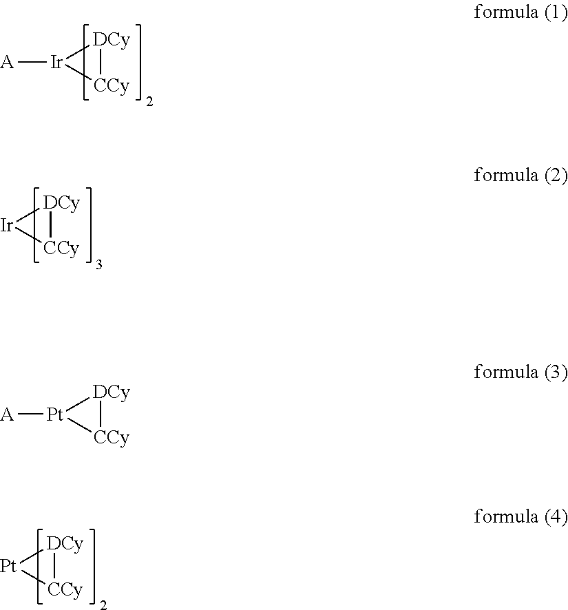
[DCy]1[CCy][Ir]1[A].[DCy]1[CCy][Ir]1.[DCy]1[CCy][Pt]1[A].[DCy]1[CCy][Pt]1
